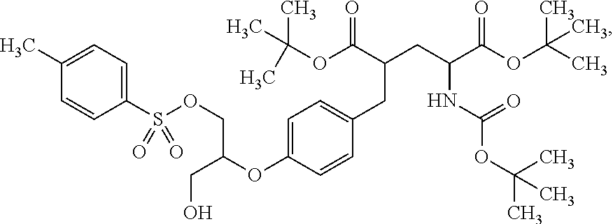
C(OC(C(CC(C(OC(C)(C)C)=O)NC(OC(C)(C)C)=O)CC1=CC=C(OC(COS(C2=CC=C(C)C=C2)(=O)=O)CO)C=C1)=O)(C)(C)C
